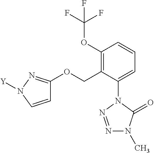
C1=C(N2N=NN(C)C2=O)C(COC2=NN([Y])C=C2)=C(OC(F)(F)F)C=C1
